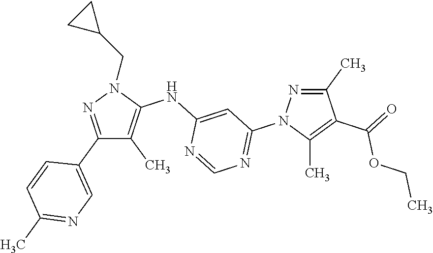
N1=C(C)C(C(=O)OCC)=C(C)N1C1=NC=NC(NC2=C(C)C(C3=CN=C(C)C=C3)=NN2CC2CC2)=C1
